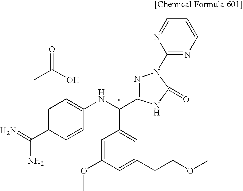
CC(O)=O.N=C(C1=CC=C(NC(C2=CC(CCOC)=CC(OC)=C2)C2=NN(C3=NC=CC=N3)C(=O)N2)C=C1)N
